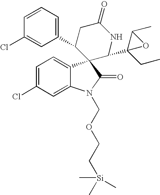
C1=C(Cl)C=C2C(=C1)C1(C(=O)N2COCC[Si](C)(C)C)C(C2=CC=CC(Cl)=C2)CC(=O)NC1C1(CC)C(C)O1
